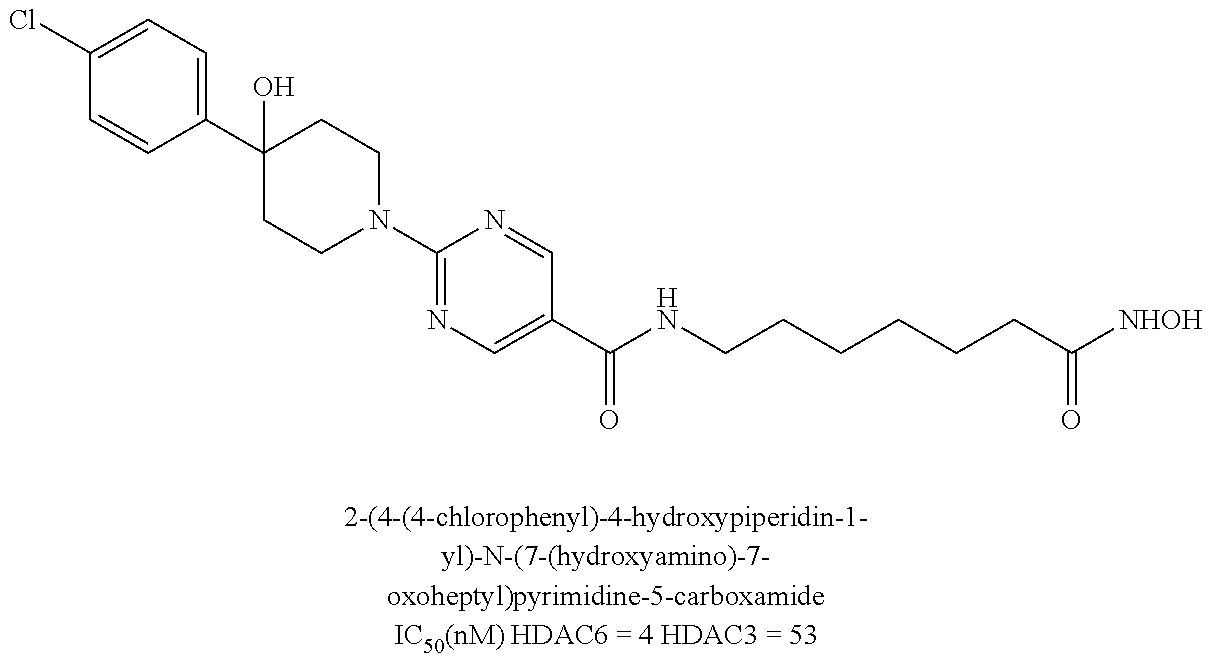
N1(C2=NC=C(C(NCCCCCCC([NHOH])=O)=O)C=N2)CCC(C2=CC=C(Cl)C=C2)(O)CC1
